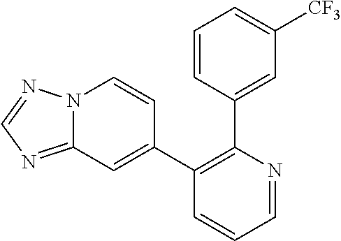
C1=CC(C2=C(C3=CC4=NC=NN4C=C3)C=CC=N2)=CC([CF3])=C1
